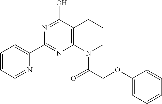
C1=CC=NC(C2=NC3=C(C(O)=N2)CCCN3C(COC2=CC=CC=C2)=O)=C1
